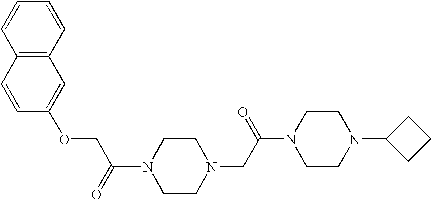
N1(C(=O)COC2=CC3=C(C=C2)C=CC=C3)CCN(CC(N2CCN(C3CCC3)CC2)=O)CC1
